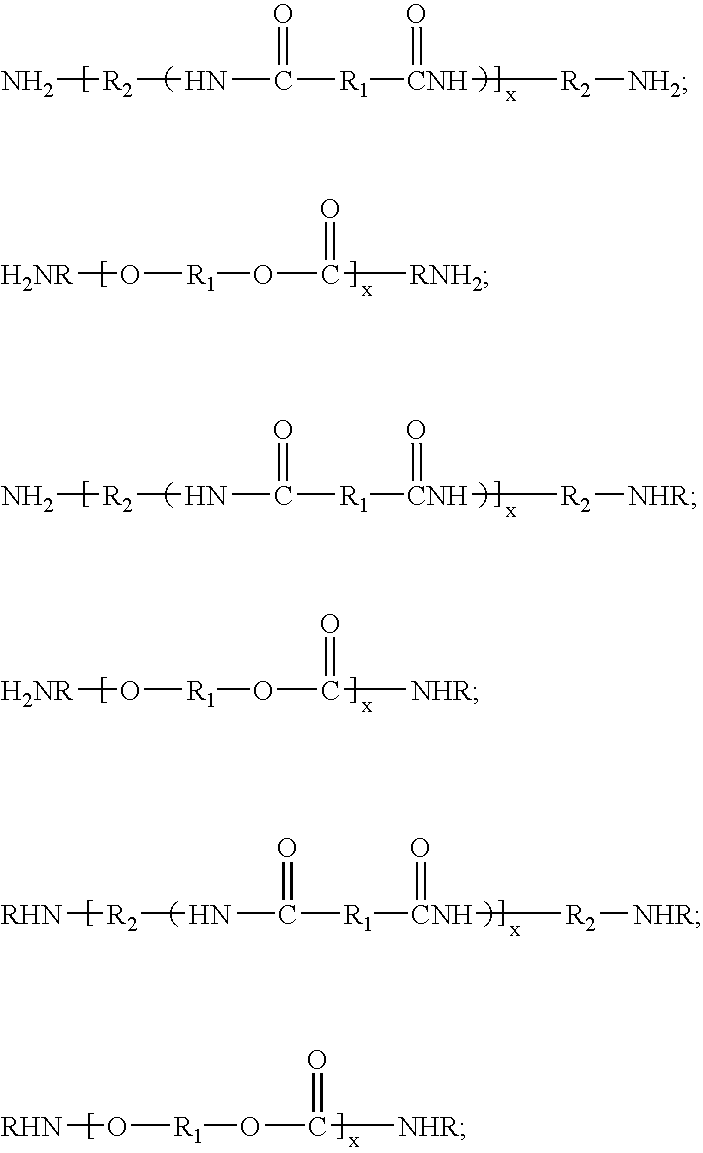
N[R2]NC([R1][CNH]([R2][NH2])=O)=O.[H2NR]O[R1]OC([RNH2])=O.N[R2]NC([R1][CNH]([R2][NHR])=O)=O.[H2NR]O[R1]OC([NHR])=O.[RHN][R2]NC([R1][CNH]([R2][NHR])=O)=O.[RHN]O[R1]OC([NHR])=O
